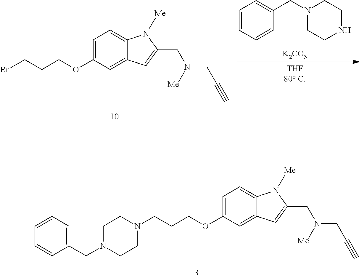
C1=CC=CC(CN2CCNCC2)=C1.[K2CO3].C1=C(OCCCBr)C=C2C(=C1)N([Me])C(CN(CC#C)[Me])=C2.C1=C(OCCCN2CCN(CC3=CC=CC=C3)CC2)C=C2C(=C1)N([Me])C(CN(CC#C)[Me])=C2
